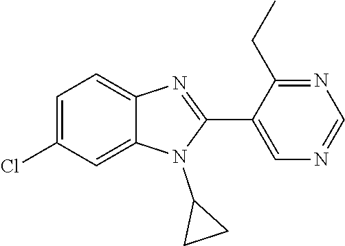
C1=C(Cl)C=C2C(=C1)N=C(C1=CN=CN=C1CC)N2C1CC1
